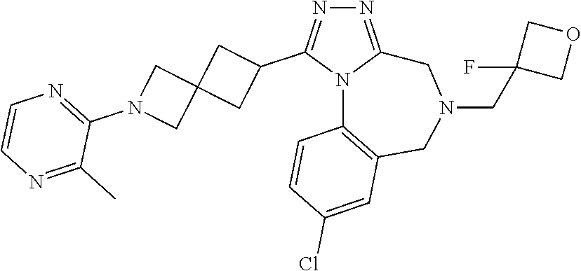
N1=C2N(C(C3CC4(C3)CN(C3=NC=CN=C3C)C4)=N1)C1=C(CN(CC3(F)COC3)C2)C=C(Cl)C=C1
